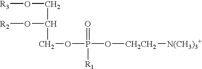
[R3]OCC(O[R2])COP(O[CH2CH2][N(CH3)3+])(=O)[R1]
